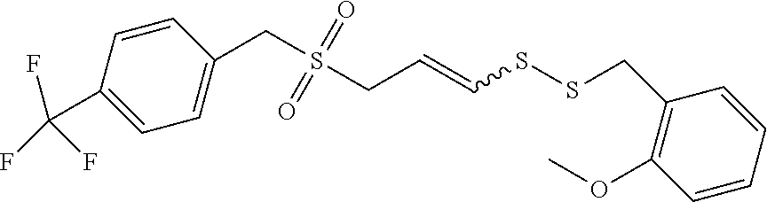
C1=CC(C(F)(F)F)=CC=C1CS(CC=CSSCC1=C(OC)C=CC=C1)(=O)=O
